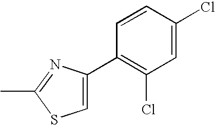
C1=C(C2=C(Cl)C=C(Cl)C=C2)N=C(C)S1
